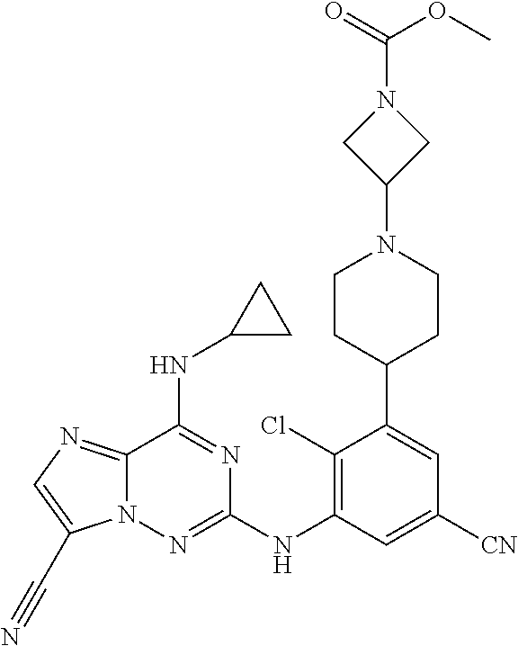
C1(Cl)=C(NC2=NN3C(=NC=C3C#N)C(NC3CC3)=N2)C=C([CN])C=C1C1CCN(C2CN(C(=O)OC)C2)CC1
